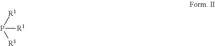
P([R1])([R1])[R1]
